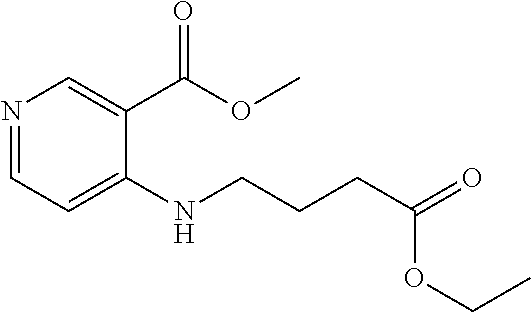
N1=CC=C(NCCCC(=O)OCC)C(C(OC)=O)=C1
